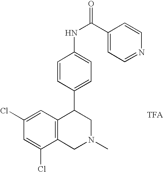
C1(Cl)=CC(Cl)=CC2=C1CN(C)CC2C1=CC=C(NC(C2=CC=NC=C2)=O)C=C1
